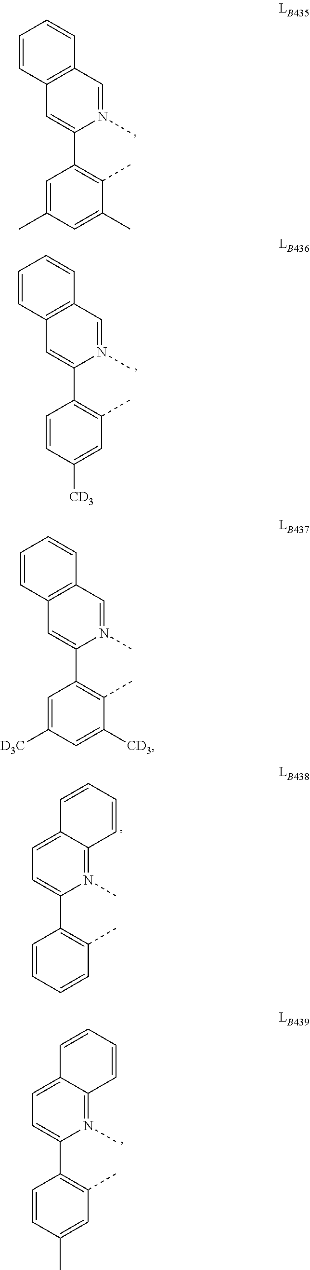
C12=C(C=N(C)C(C3=C(C)C(C)=CC(C)=C3)=C1)C=CC=C2.C12=C(C=N(C)C(C3=C(C)C=C([CD3])C=C3)=C1)C=CC=C2.C1=C2C(=N(C)C(C3=C(C)C=CC=C3)=C1)C=CC=C2.C1=C2C(=N(C)C(C3=C(C)C=C(C)C=C3)=C1)C=CC=C2.C12=C(C=N(C)C(C3=C(C)C([CD3])=CC([D3C])=C3)=C1)C=CC=C2
